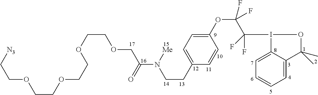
C(CC1=CC=C(OC(C(I2C3=CC=CC=C3C(C)(C)O2)(F)F)(F)F)C=C1)N(C(=O)COCCOCCOCCOCC[N3])[Me]
